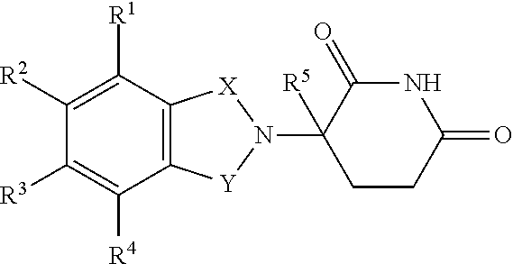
C12=C(C([R1])=C([R2])C([R3])=C1[R4])[X]N(C1([R5])CCC(=O)NC1=O)[Y]2
